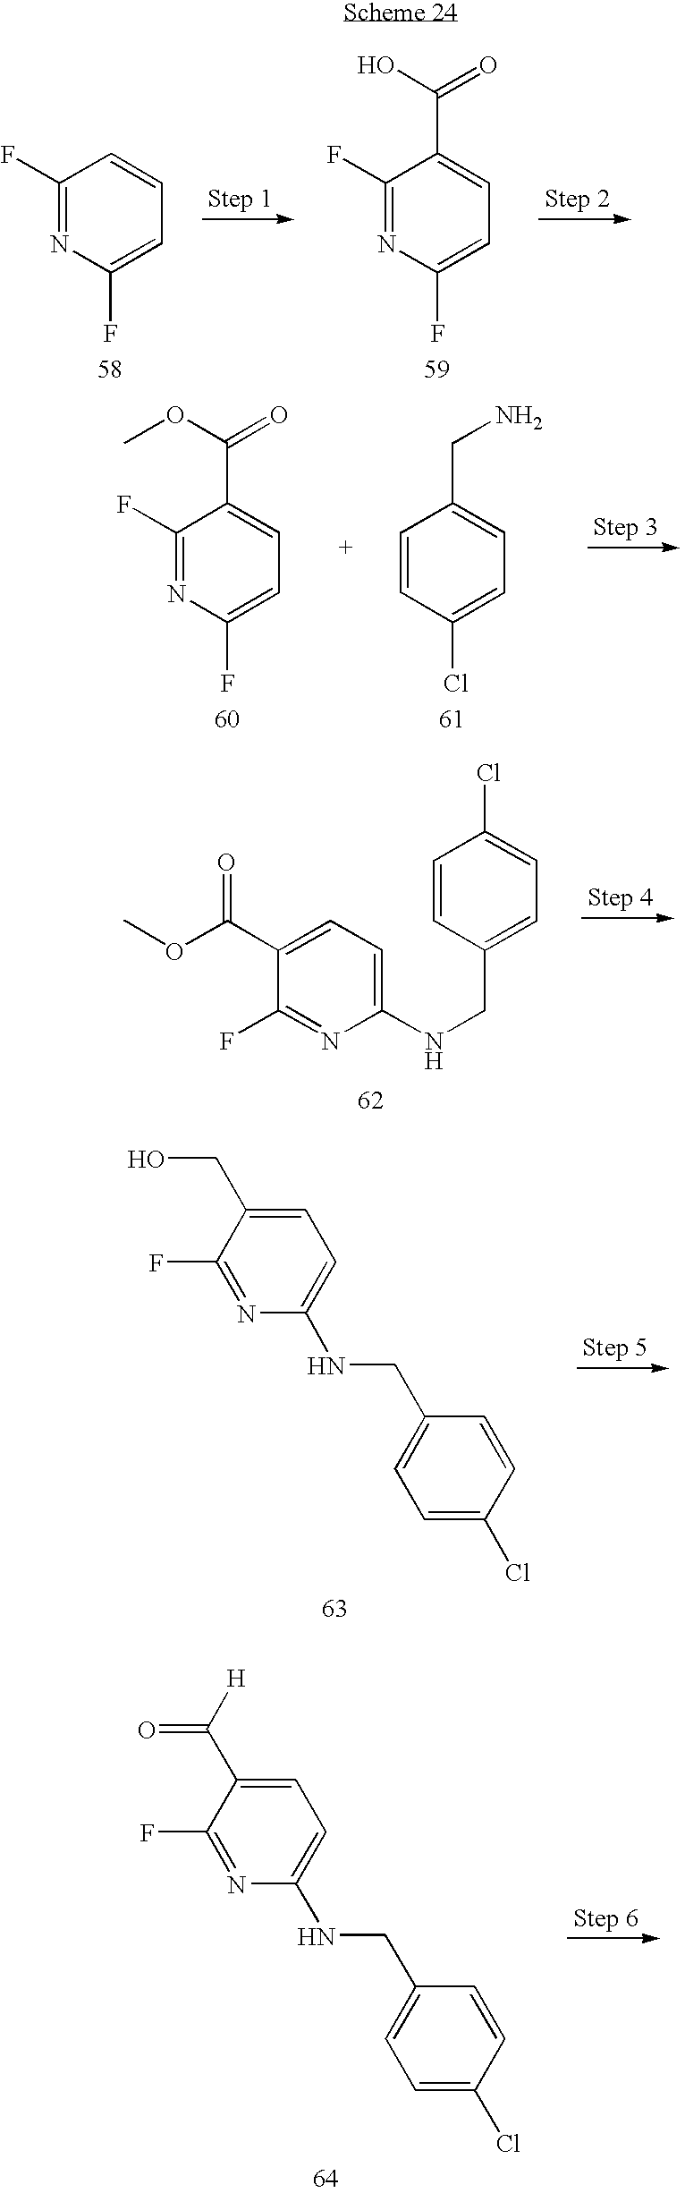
C1(F)=NC(F)=CC=C1.C1(F)=NC(F)=CC=C1C(=O)O.C1(F)=NC(F)=CC=C1C(=O)OC.C1=CC(Cl)=CC=C1CN.COC(C1=CC=C(NCC2=CC=C(Cl)C=C2)N=C1F)=O.C1=C(CO)C(F)=NC(NCC2=CC=C(Cl)C=C2)=C1.C1=C(C(=O)[H])C(F)=NC(NCC2=CC=C(Cl)C=C2)=C1
